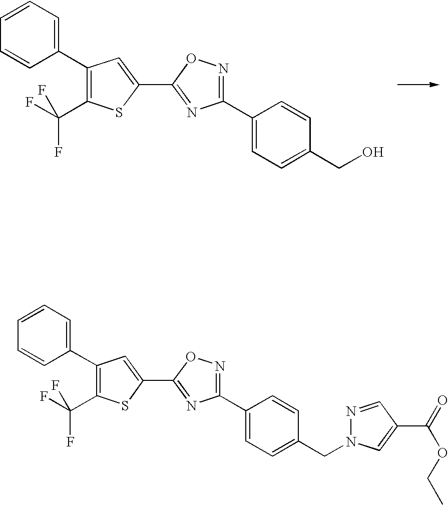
C1(C2=C(C(F)(F)F)SC(C3=NC(C4=CC=C(CO)C=C4)=NO3)=C2)=CC=CC=C1.C1(C2=C(C(F)(F)F)SC(C3=NC(C4=CC=C(CN5N=CC(C(OCC)=O)=C5)C=C4)=NO3)=C2)=CC=CC=C1
